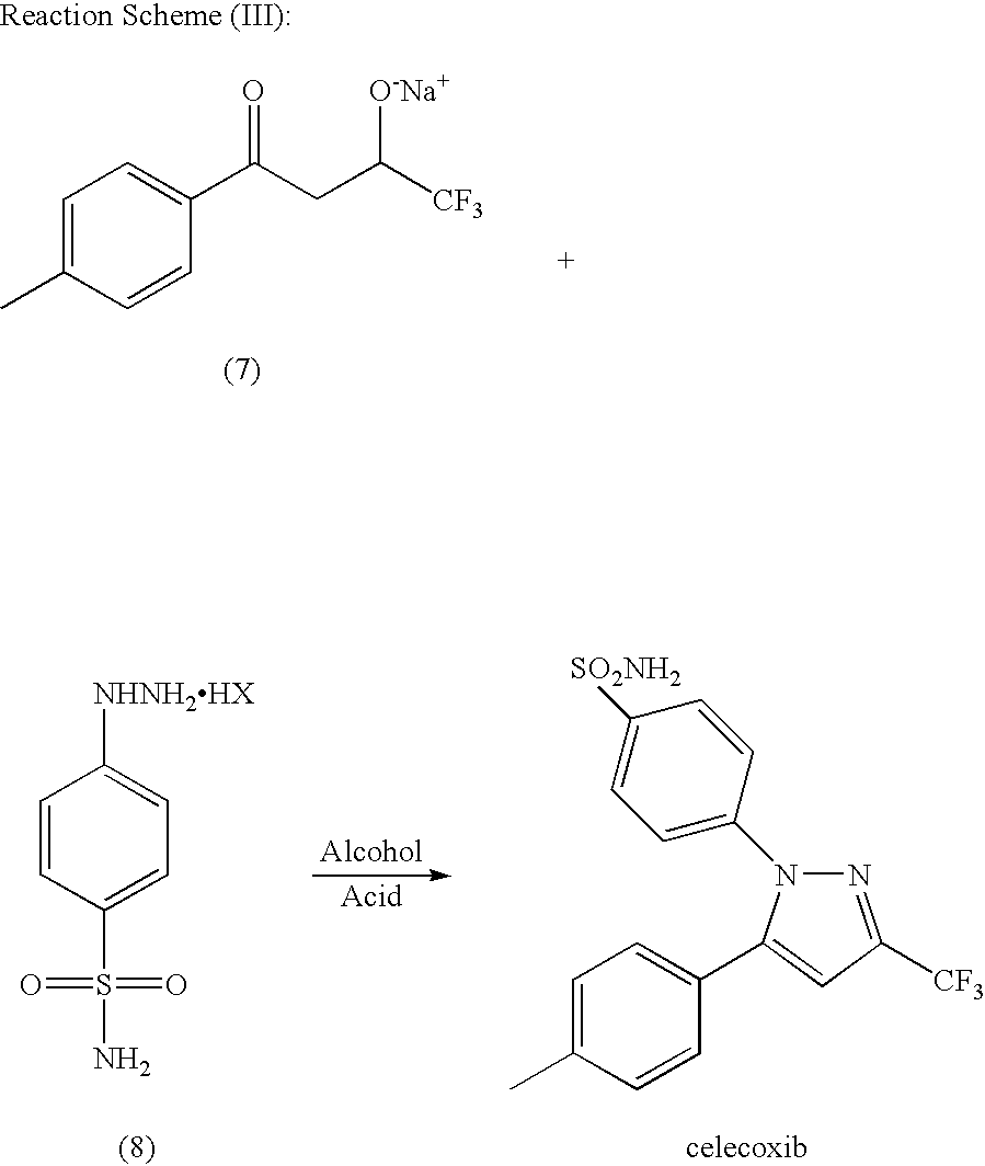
C1=CC(S(=O)(=O)N)=CC=C1[NHNH2HX].N1=C([CF3])C=C(C2=CC=C(C)C=C2)N1C1=CC=C([SO2NH2])C=C1.C1=C(C)C=CC(C(CC([CF3])[O-Na+])=O)=C1
